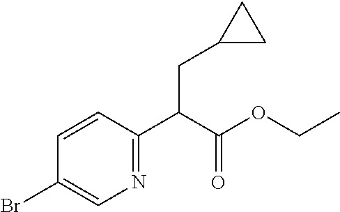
N1=C(C(C(OCC)=O)CC2CC2)C=CC(Br)=C1
